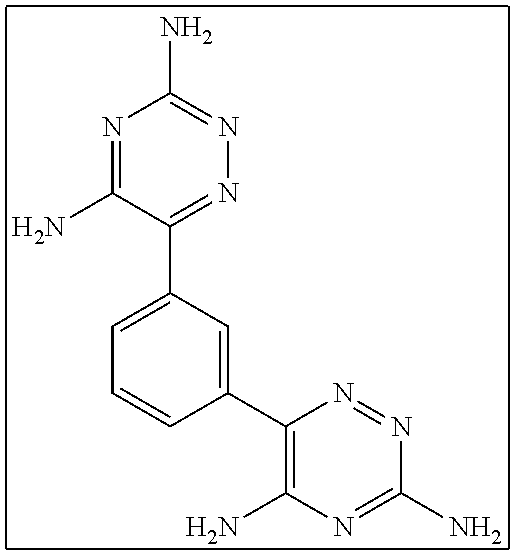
C1=CC(C2=C(N)N=C(N)N=N2)=CC(C2=NN=C(N)N=C2N)=C1
